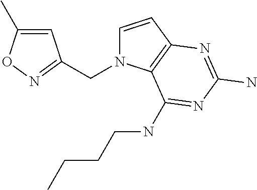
C1=CC2=C(N1CC1=NOC(C)=C1)C(NCCCC)=NC(N)=N2
